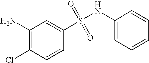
N(S(C1=CC(N)=C(Cl)C=C1)(=O)=O)C1=CC=CC=C1
